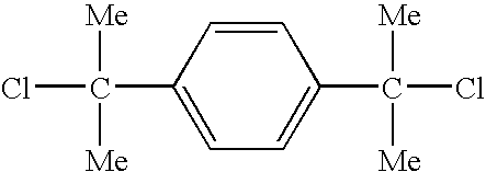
C1=CC(C(Cl)([Me])[Me])=CC=C1C(Cl)([Me])[Me]
